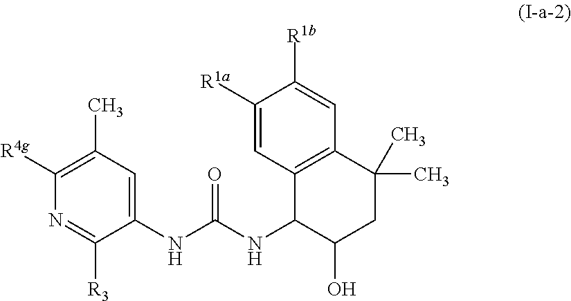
C1(NC(NC2C(O)CC(C)(C)C3=C2C=C([R1a])C([R1b])=C3)=O)=CC(C)=C([R4g])N=C1[R3]
